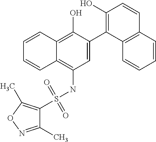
C1=C(C2=C(O)C=CC3=C2C=CC=C3)C(O)=C2C(=C1NS(=O)(=O)C1=C(C)ON=C1C)C=CC=C2
